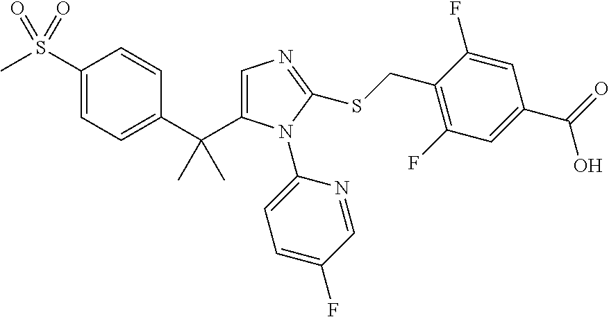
C1(S(C)(=O)=O)=CC=C(C(C)(C)C2=CN=C(SCC3=C(F)C=C(C(=O)O)C=C3F)N2C2=CC=C(F)C=N2)C=C1
